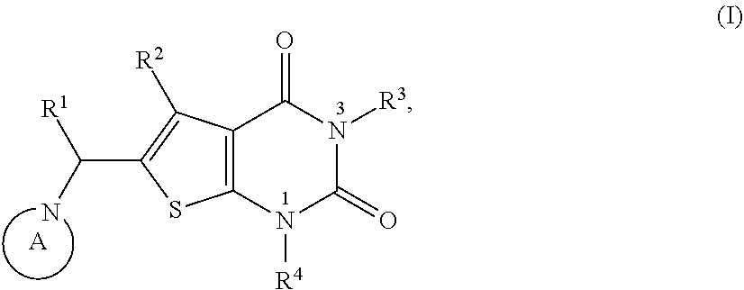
[A].C12=C(N([R4])C(=O)N([R3])C1=O)SC(C(N)[R1])=C2[R2]
